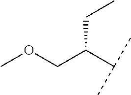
C(C(C(C)C)COC)C
